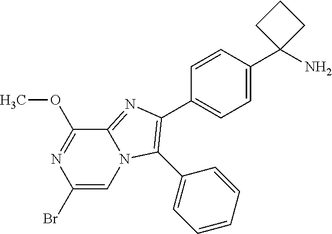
C1(Br)=CN2C(=NC(C3=CC=C(C4(N)CCC4)C=C3)=C2C2=CC=CC=C2)C(OC)=N1
